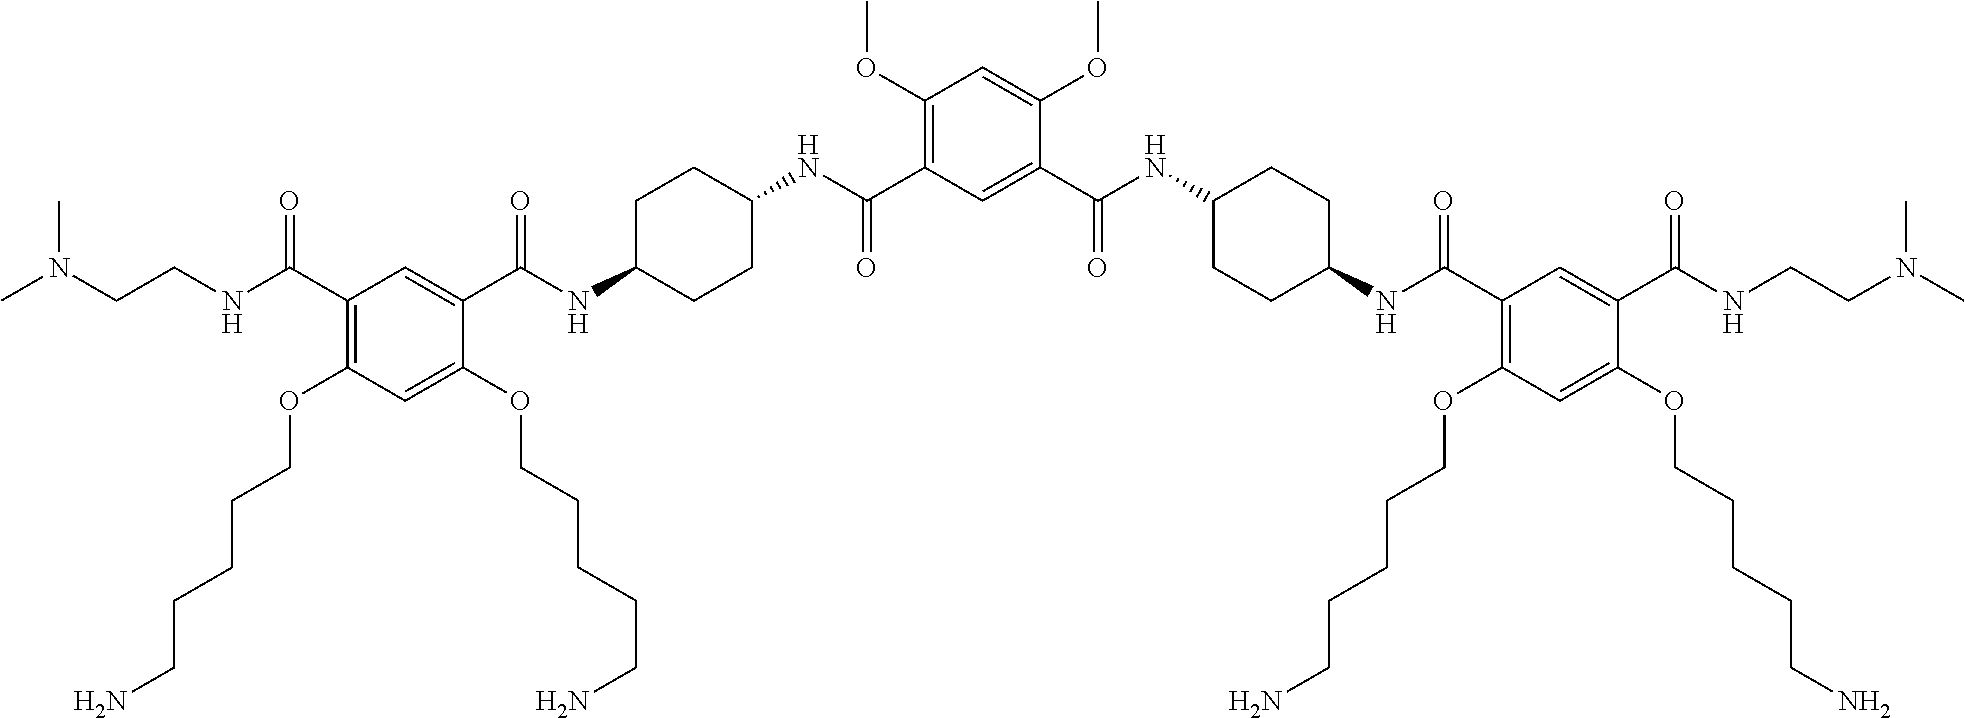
C1(C(NC2CCC(NC(C3=C(OCCCCCN)C=C(OCCCCCN)C(C(NCCN(C)C)=O)=C3)=O)CC2)=O)=CC(C(NC2CCC(NC(C3=CC(C(NCCN(C)C)=O)=C(OCCCCCN)C=C3OCCCCCN)=O)CC2)=O)=C(OC)C=C1OC
